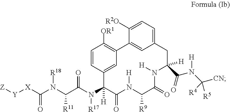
[Z][Y][X]C(N(C(C(N(C1([H])C(=O)N([H])C([R9])C(=O)N([H])C(C(N(C([CN])([R5])[R4])[H])=O)([H])CC2=CC=C([R2O])C(=C2)C2=C([OR1])C=CC1=C2)[R17])=O)[R11])[R18])=O
